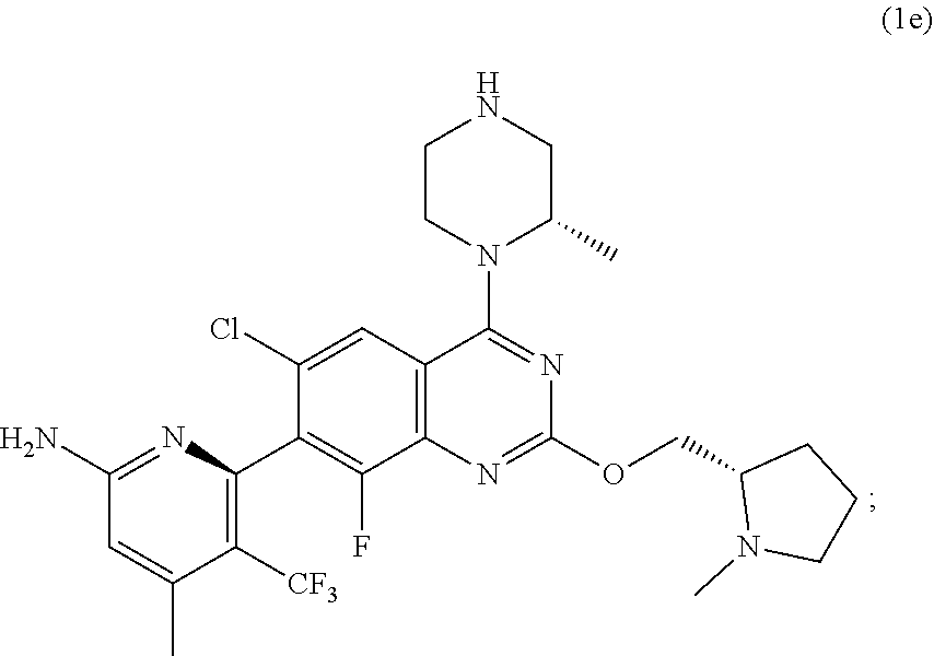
C1([CF3])=C(C2=C(F)C3=C(C=C2Cl)C(N2C(C)CNCC2)=NC(OCC2N(C)CCC2)=N3)N=C(N)C=C1C
